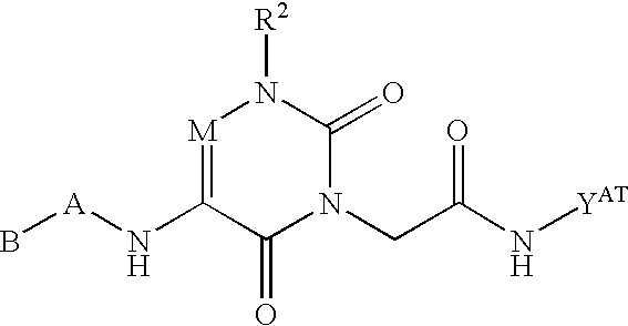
[M]1=C(N[A]B)C(=O)N(CC(N[YAT])=O)C(=O)N1[R2]
